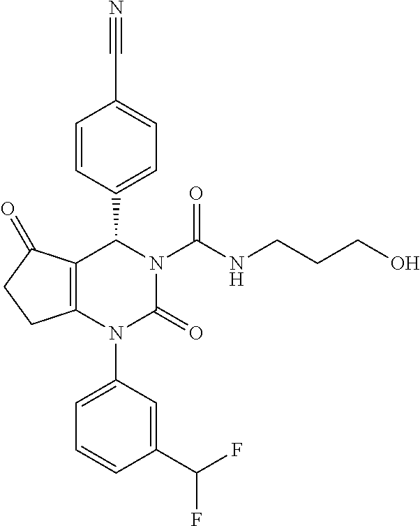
C12=C(N(C3=CC=CC(C(F)F)=C3)C(=O)N(C(NCCCO)=O)C1C1=CC=C(C#N)C=C1)CCC2=O
